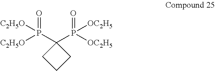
[C2H5O]P(C1(P([OC2H5])([OC2H5])=O)CCC1)([C2H5O])=O
